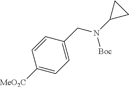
C1=CC([MeO2C])=CC=C1CN(C1CC1)[Boc]
